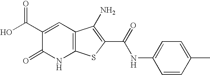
OC(C1=CC2=C(NC1=O)SC(C(=O)NC1=CC=C(C)C=C1)=C2N)=O
